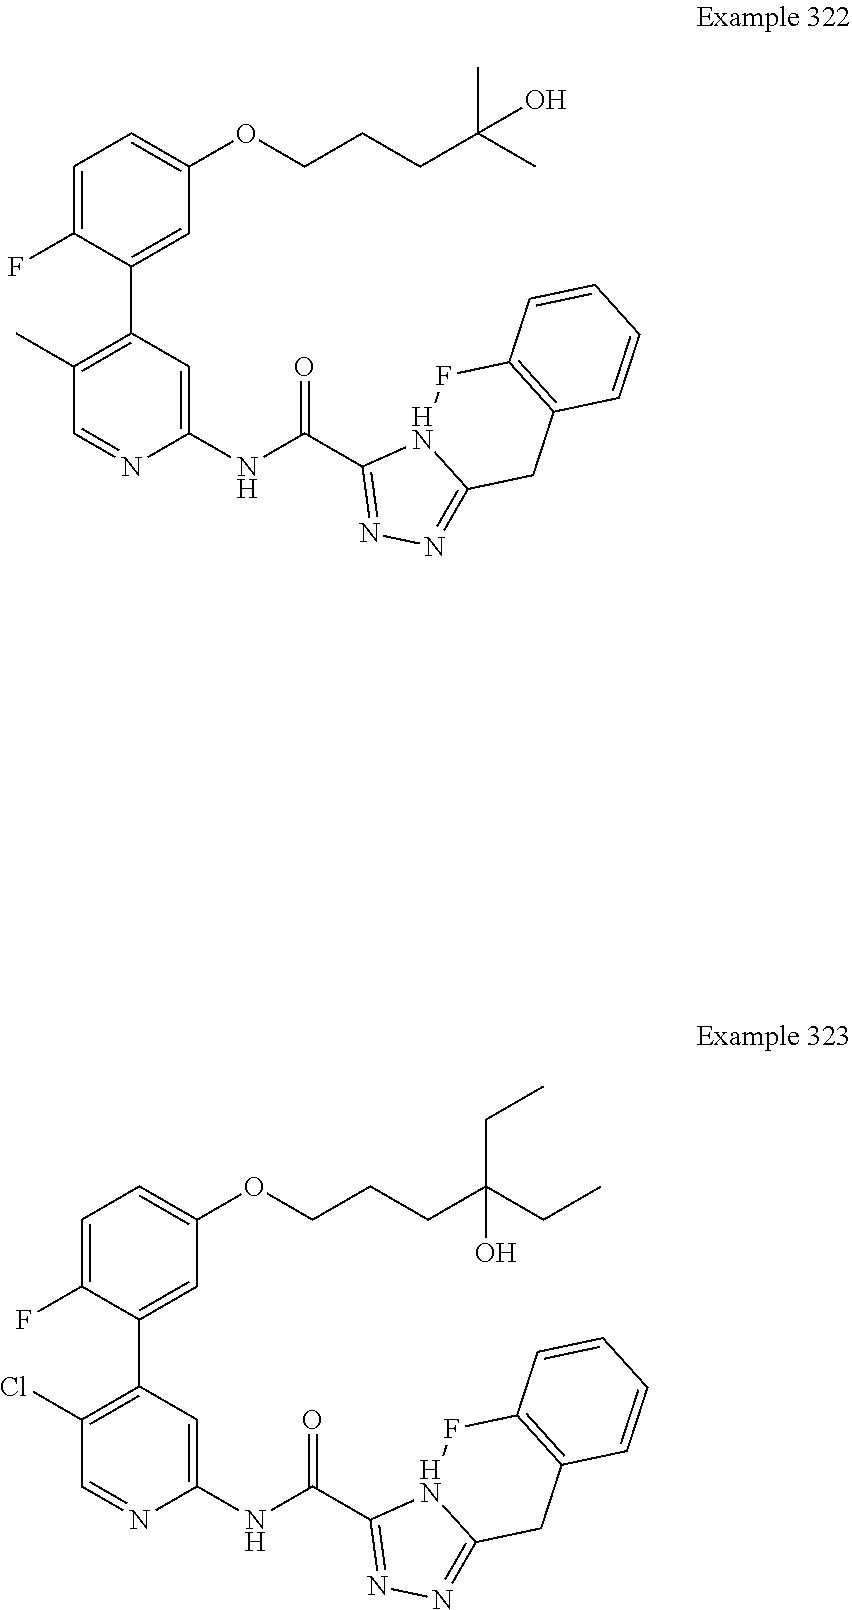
C1(C)=C(C2=CC(OCCCC(C)(C)O)=CC=C2F)C=C(NC(=O)C2=NN=C3N2FC2=C(C3)C=CC=C2)N=C1.C1(Cl)=C(C2=CC(OCCCC(CC)(CC)O)=CC=C2F)C=C(NC(=O)C2=NN=C3N2FC2=C(C3)C=CC=C2)N=C1
